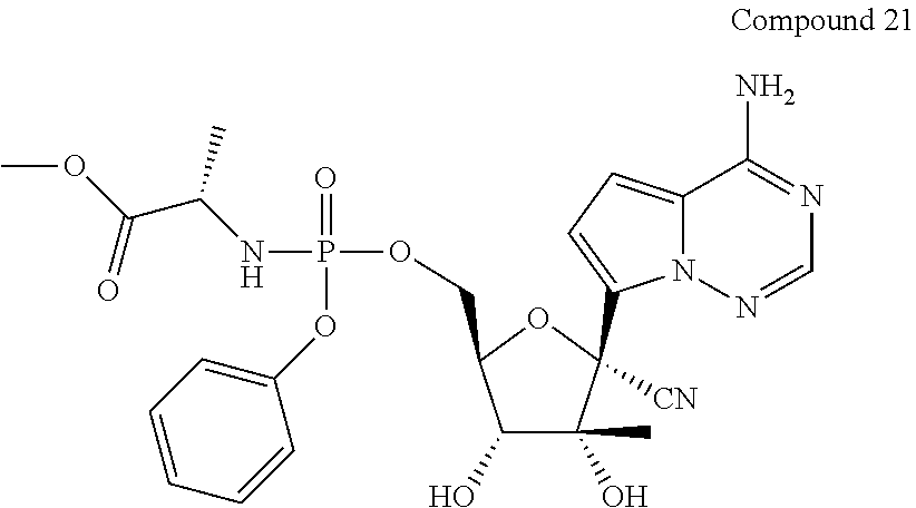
N(P(OCC1C(O)C(O)(C)C([CN])(C2=CC=C3N2N=CN=C3N)O1)(=O)OC1=CC=CC=C1)C(C(OC)=O)C
